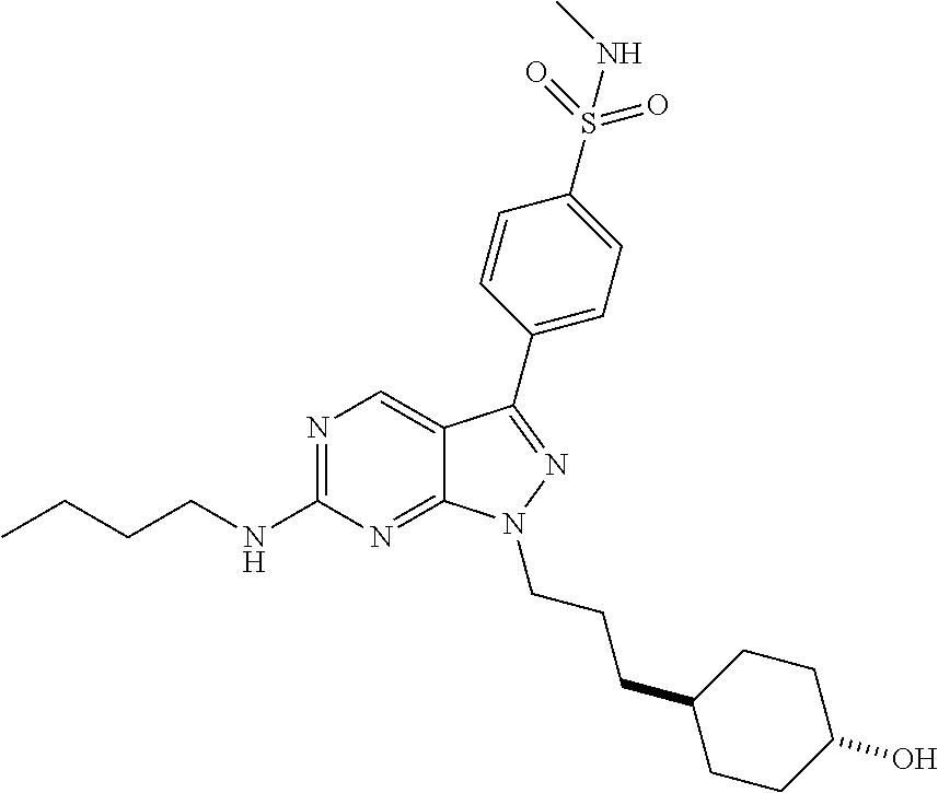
N1=C(NCCCC)N=C2C(=C1)C(C1=CC=C(S(=O)(=O)NC)C=C1)=NN2CCCC1CCC(O)CC1
